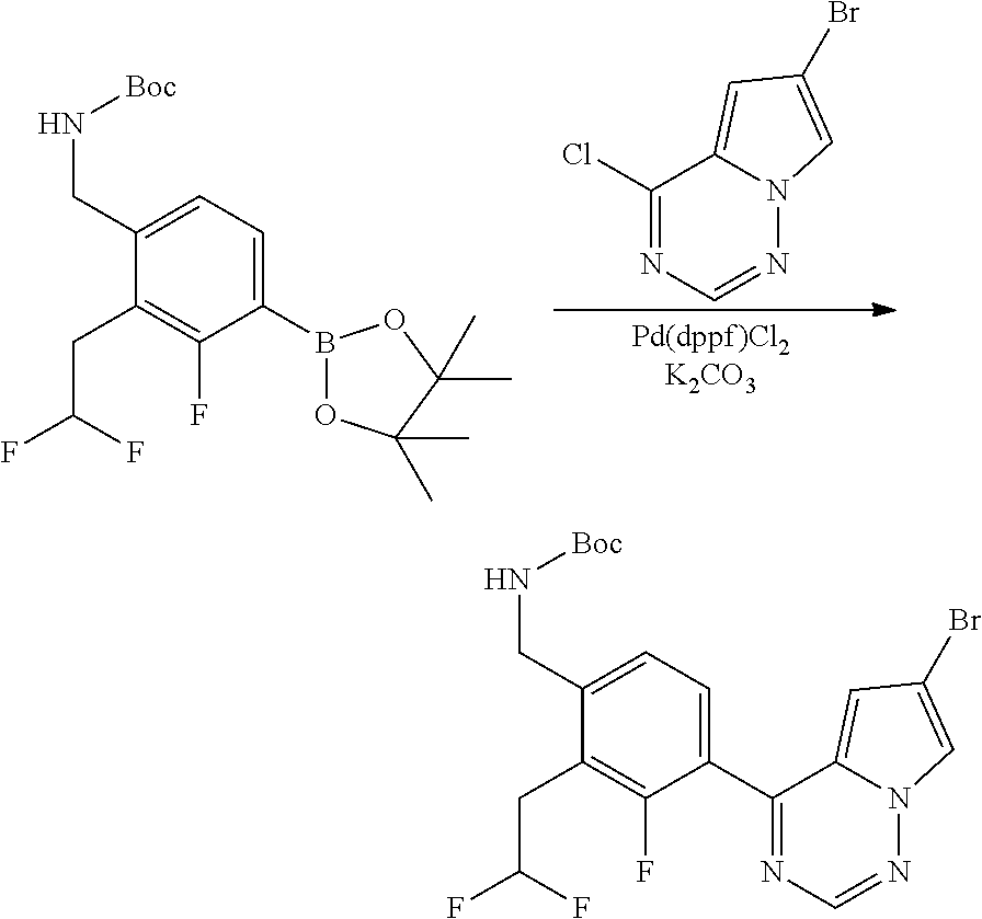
C1(Cl)=NC=NN2C1=CC(Br)=C2.C1(CN[Boc])=CC=C(B2OC(C)(C)C(C)(C)O2)C(F)=C1CC(F)F.C1(CN[Boc])=CC=C(C2=NC=NN3C2=CC(Br)=C3)C(F)=C1CC(F)F
